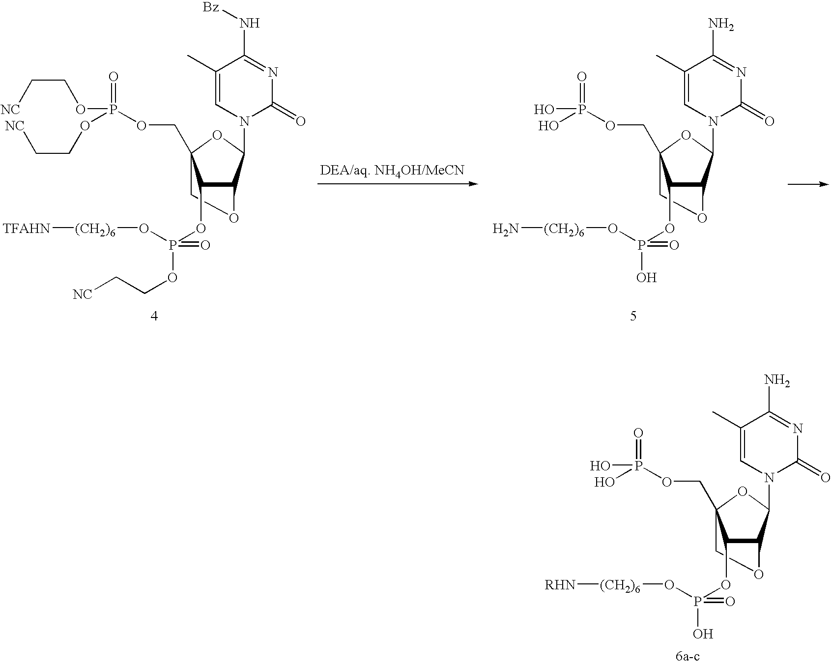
C1(C)=CN(C2C3C(OP(O)(=O)O[(CH2)6][RHN])C(COP(=O)(O)O)(O2)CO3)C(=O)N=C1N.C1(C)=CN(C2C3C(OP(OCC[NC])(=O)O[(CH2)6][TFAHN])C(COP(=O)(OCC[NC])OCC[NC])(O2)CO3)C(=O)N=C1N[Bz].C1(C)=CN(C2C3C(OP(O)(=O)O[(CH2)6]N)C(COP(=O)(O)O)(O2)CO3)C(=O)N=C1N
